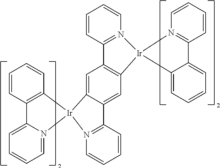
C1=CC2=N(C=C1)[Ir]1(C3=C2C=C2C(=C3)C3=N(C=CC=C3)[Ir]23C2=C(C=CC=C2)C2=CC=CC=N23)N2=C(C=CC=C2)C2=CC=CC=C21
